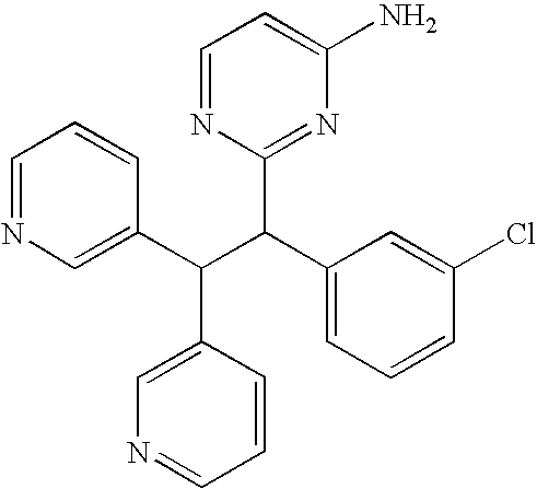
C(C(C1=CC=CC(Cl)=C1)C1=NC(N)=CC=N1)(C1=CN=CC=C1)C1=CN=CC=C1
